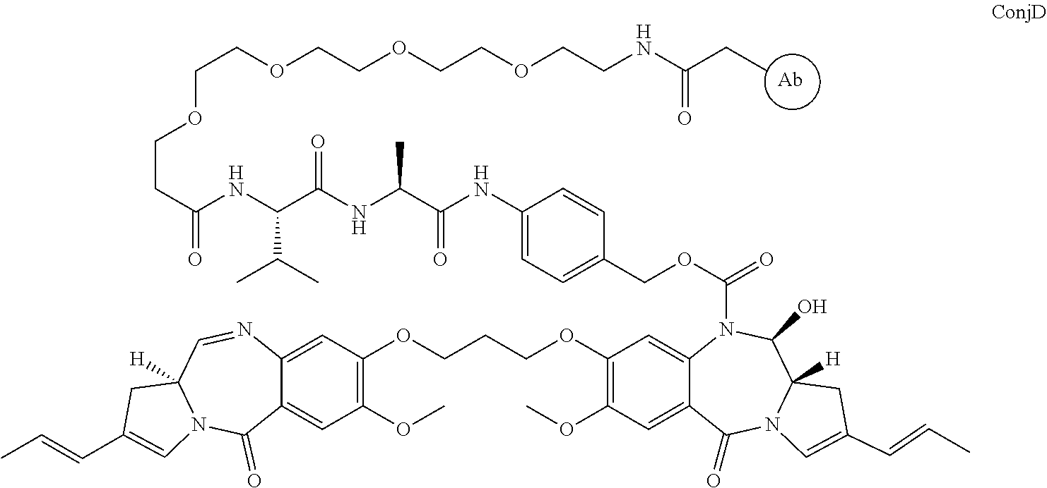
[Ab].C(COCCOCCOCCNC(CC)=O)OCCC(NC(C(NC(C)C(=O)[H N]C1=CC=C(COC(=O)N2C3=CC(OCCCOC4=C(OC)C=C5C(=C4)N=CC4([H])N(C=C(C=CC)C4)C5=O)=C(OC)C=C3C(=O)N3C([H])(C2O)CC(C=CC)=C3)C=C1)=O)C(C)C)=O
